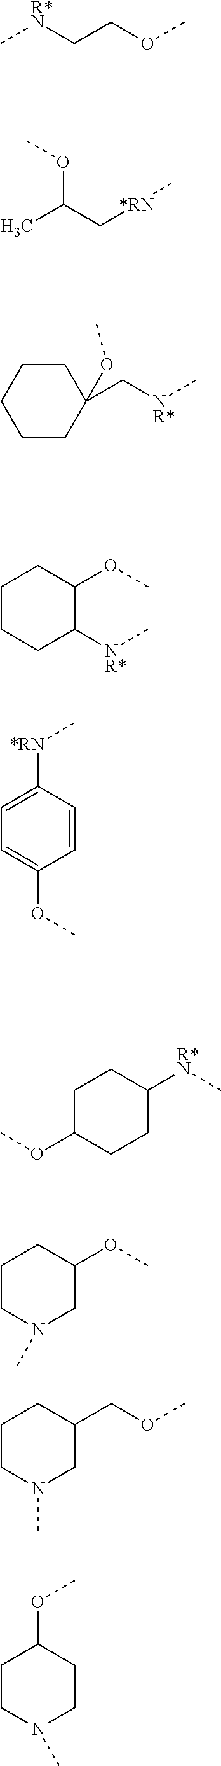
C[R*N]CCOC.COC(C)C[*RN]C.C1CCCCC1(C[NR*]C)OC.C1CCC([NR*]C)C(OC)C1.C1=C([*RN]C)C=CC(OC)=C1.COC1CCC([R*N]C)CC1.C1CN(C)CC(OC)C1.C1CN(C)CC(COC)C1.C1CN(C)CCC1OC
